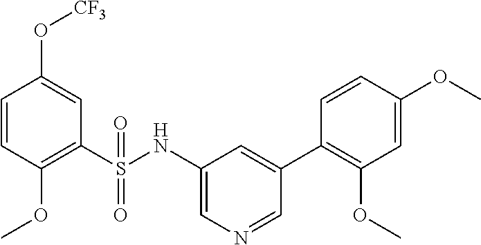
C1=CC(OC)=C(S(NC2=CN=CC(C3=C(OC)C=C(OC)C=C3)=C2)(=O)=O)C=C1O[CF3]
